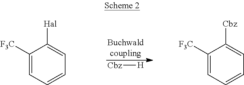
[Cbz][H].C1([F3C])=CC=CC=C1[Cbz].C1([F3C])=CC=CC=C1[Hal]
